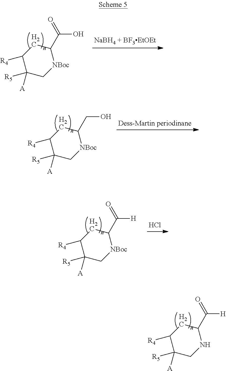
C1([R4])C([R5])([A])CNC(C([H])=O)C1.C1([R4])C([R5])([A])C[NBoc]C(C(=O)O)C1.C1([R4])C([R5])([A])C[NBoc]C(CO)C1.C1([R4])C([R5])([A])C[NBoc]C(C([H])=O)C1.Cl
